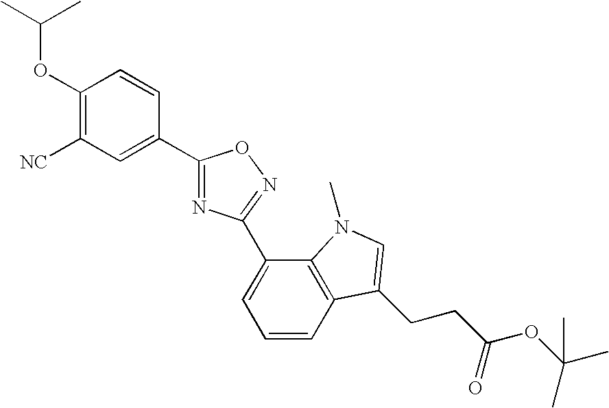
C1(OC(C)C)=C([NC])C=C(C2=NC(C3=CC=CC4=C3N(C)C=C4CCC(OC(C)(C)C)=O)=NO2)C=C1
